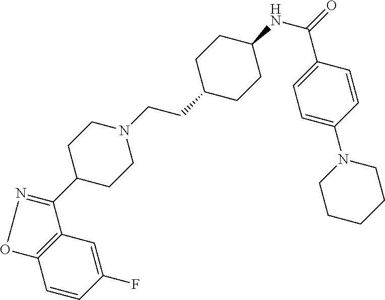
C1=CC(F)=CC2=C1ON=C2C1CCN(CCC2CCC(NC(=O)C3=CC=C(N4CCCCC4)C=C3)CC2)CC1
